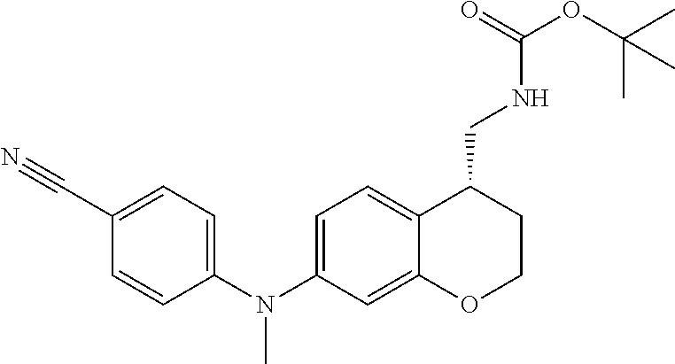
C1=CC(N(C2=CC=C3C(=C2)OCCC3CNC(OC(C)(C)C)=O)C)=CC=C1C#N
